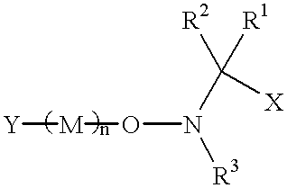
[Y][M]ON([R3])C([X])([R2])[R1]
